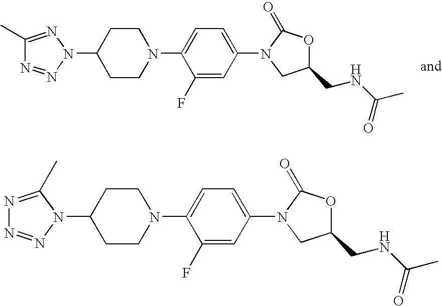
C1(N2N=NC(C)=N2)CCN(C2=CC=C(N3C(=O)OC(CNC(C)=O)C3)C=C2F)CC1.C1(N2N=NN=C2C)CCN(C2=CC=C(N3C(=O)OC(CNC(C)=O)C3)C=C2F)CC1
